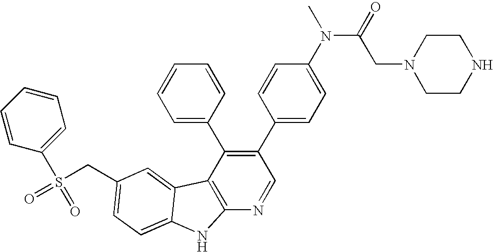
C(C1=CC=C2C(=C1)C1=C(N=CC(C3=CC=C(N(C)C(=O)CN4CCNCC4)C=C3)=C1C1=CC=CC=C1)N2)S(=O)(C1=CC=CC=C1)=O
